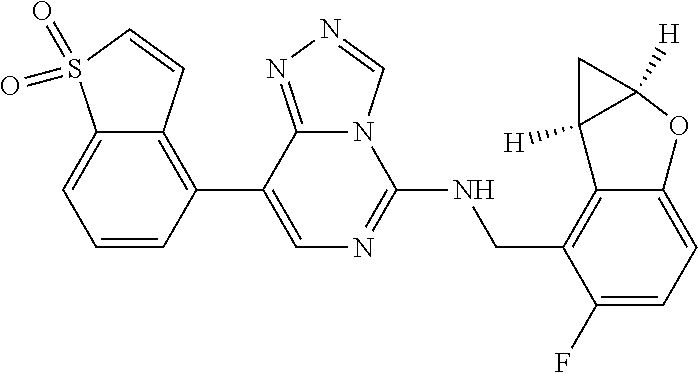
C1(F)=CC=C2C(=C1CNC1=NC=C(C3=C4C(=CC=C3)S(=O)(=O)C=C4)C3=NN=CN13)C1([H])C([H])(O2)C1
